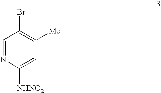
C1=NC([NHNO2])=CC([Me])=C1Br
